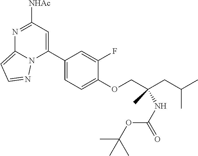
CC(CC(COC1=CC=C(C2=CC([NHAc])=NC3=CC=NN23)C=C1F)(NC(=O)OC(C)(C)C)C)C
